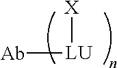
[X][LU][Ab]
